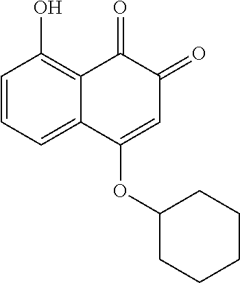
C1=CC=C2C(=C1O)C(=O)C(=O)C=C2OC1CCCCC1
